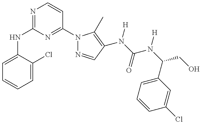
C1(NC2=NC=CC(N3N=CC(N(C(=O)N(C(C4=CC=CC(Cl)=C4)CO)[H])[H])=C3C)=N2)=CC=CC=C1Cl
